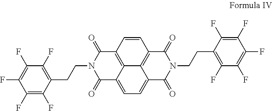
C(CN1C(=O)C2=CC=C3C4=C(C=CC(=C24)C1=O)C(=O)N(CCC1=C(F)C(F)=C(F)C(F)=C1F)C3=O)C1=C(F)C(F)=C(F)C(F)=C1F
